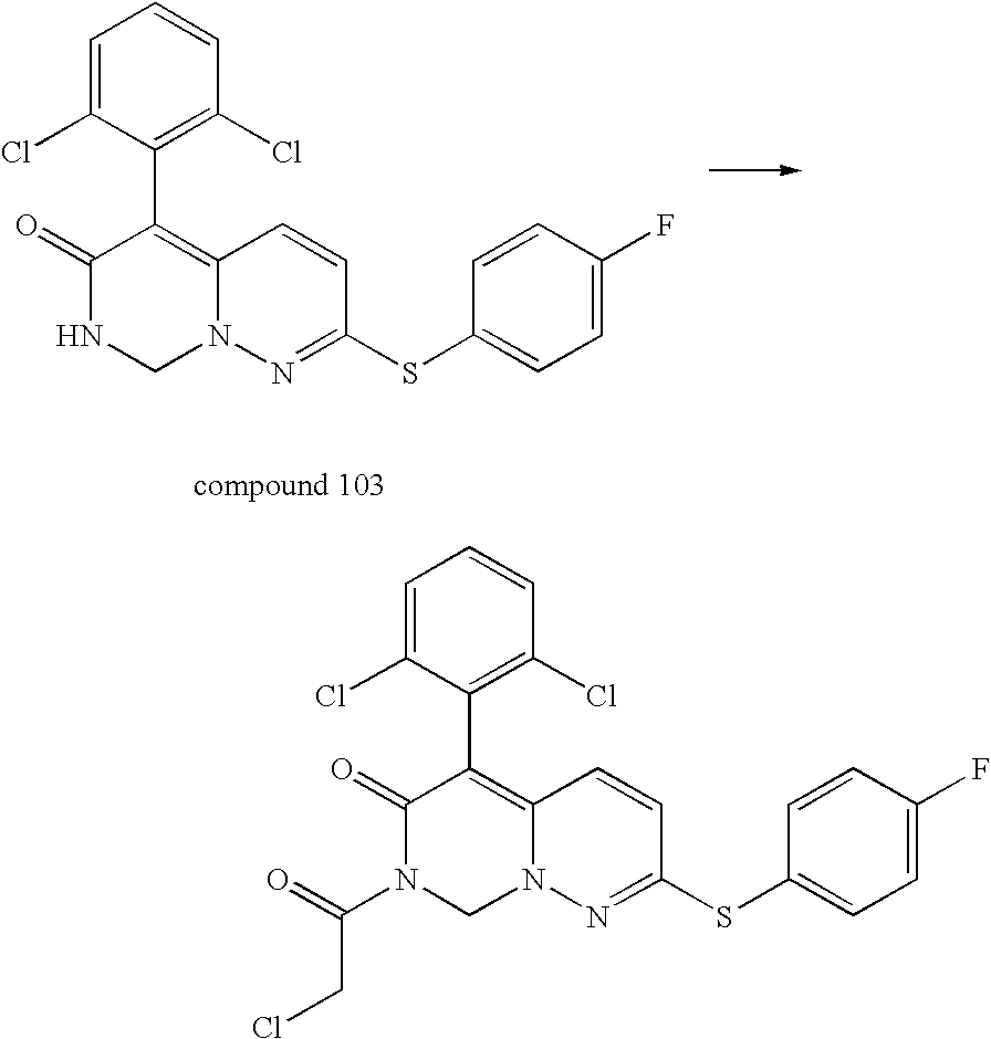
C1=C(Cl)C(C2=C3N(CNC2=O)N=C(SC2=CC=C(F)C=C2)C=C3)=C(Cl)C=C1.C1=C(Cl)C(C2=C3N(CN(C(CCl)=O)C2=O)N=C(SC2=CC=C(F)C=C2)C=C3)=C(Cl)C=C1
